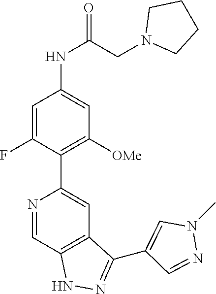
N1=CC2=C(C=C1C1=C([OMe])C=C(NC(=O)CN3CCCC3)C=C1F)C(C1=CN(C)N=C1)=NN2
